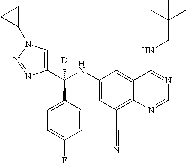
C1(C(NC2=CC(C#N)=C3C(=C2)C(NCC(C)(C)C)=NC=N3)(C2=CC=C(F)C=C2)[D])=CN(C2CC2)N=N1
